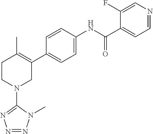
C1=CC(NC(C2=CC=NC=C2F)=O)=CC=C1C1=C(C)CCN(C2=NN=NN2C)C1
